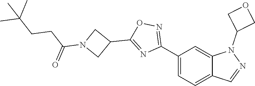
C1(C2=NOC(C3CN(C(CCC(C)(C)C)=O)C3)=N2)=CC=C2C(=C1)N(C1COC1)N=C2
